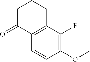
C1(=O)C2=C(CCC1)C(F)=C(OC)C=C2
